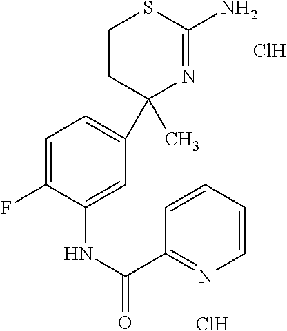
C1CC(C)(C2=CC=C(F)C(NC(C3=NC=CC=C3)=O)=C2)N=C(N)S1.Cl.Cl
